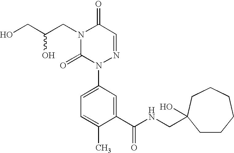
C(C(CN1C(=O)N(C2=CC=C(C)C(C(NCC3(O)CCCCCC3)=O)=C2)N=CC1=O)O)O
